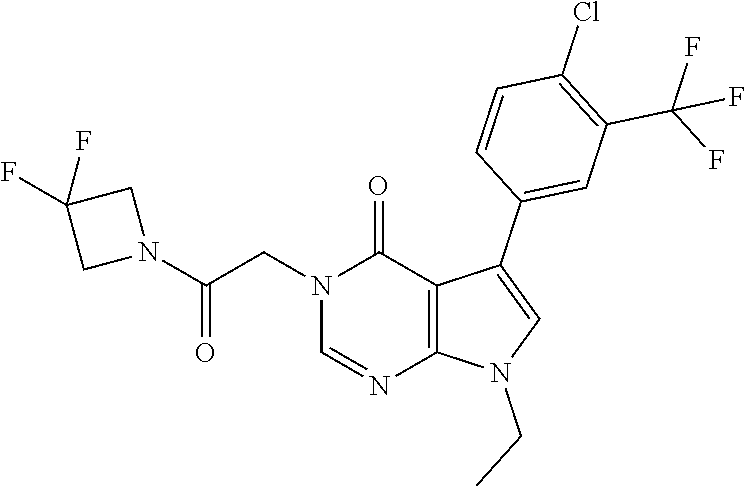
N1(CC(N2CC(F)(F)C2)=O)C=NC2=C(C(C3=CC(C(F)(F)F)=C(Cl)C=C3)=CN2CC)C1=O
